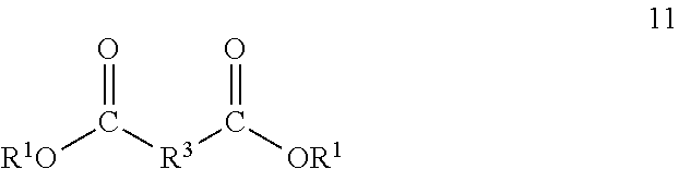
[R1O]C([R3]C([OR1])=O)=O
